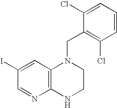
C1=C(I)C=NC2=C1N(CC1=C(Cl)C=CC=C1Cl)CCN2
